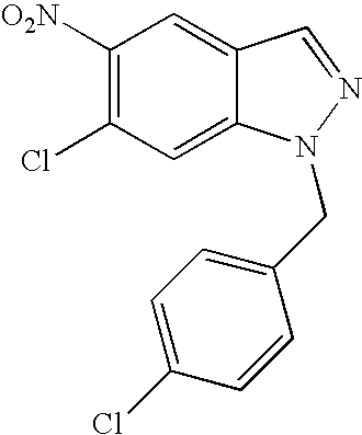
C1([O2N])=C(Cl)C=C2C(=C1)C=NN2CC1=CC=C(Cl)C=C1
